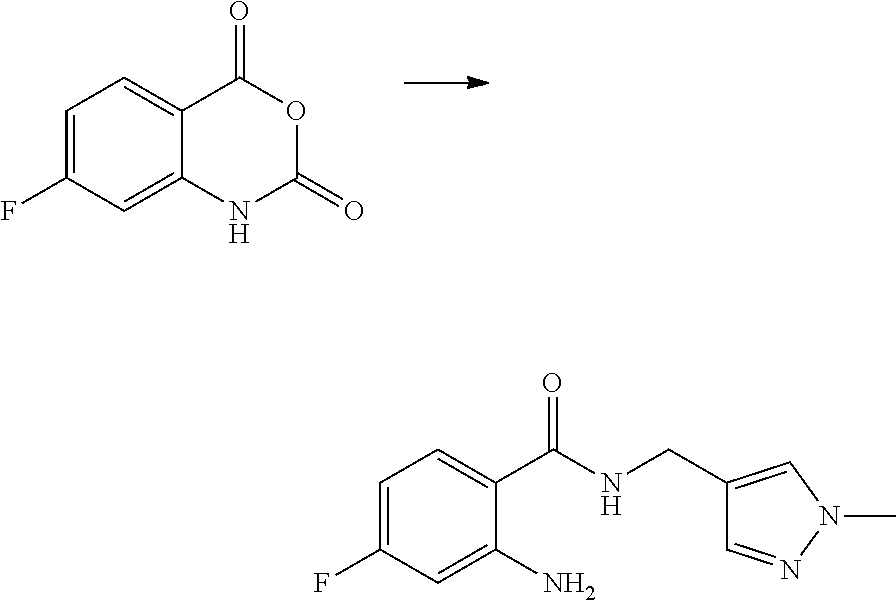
C1=C(F)C=C2C(=C1)C(=O)OC(=O)N2.C1=C(F)C=C(N)C(C(NCC2=CN(C)N=C2)=O)=C1
